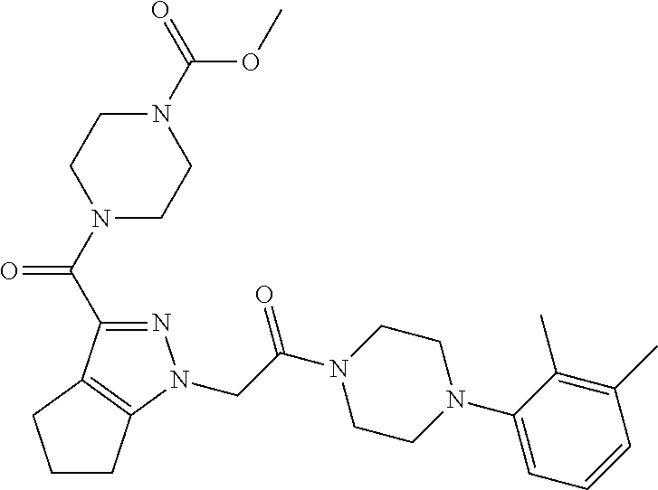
C(C(N1CCN(C2=CC=CC(C)=C2C)CC1)=O)N1N=C(C(N2CCN(C(=O)OC)CC2)=O)C2=C1CCC2
